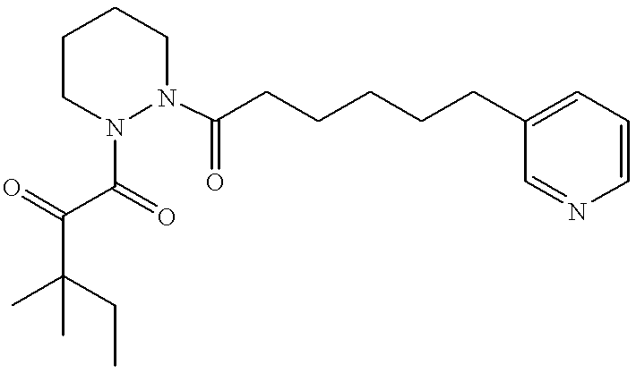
CC(CC)(C)C(=O)C(=O)N1N(C(CCCCCC2=CC=CN=C2)=O)CCCC1
